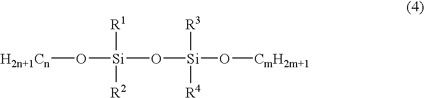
[H2n+1Cn]O[Si](O[Si]([R3])([R4])O[CmH2m+1])([R1])[R2]
